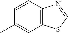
C12=C(C=CC(C)=C1)N=CS2
